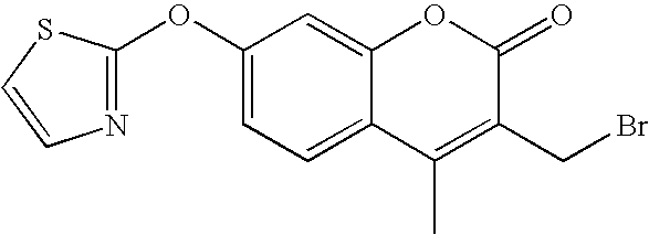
C1(OC2=NC=CS2)=CC=C2C(=C1)OC(=O)C(CBr)=C2C
